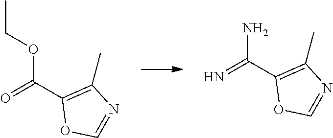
C(C1=C(C)N=CO1)(=O)OCC.C(C1=C(C)N=CO1)(=N)N
